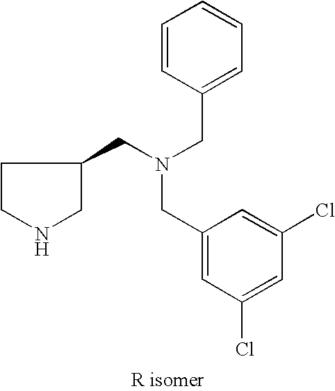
C1(CN(CC2CCNC2)CC2=CC=CC=C2)=CC(Cl)=CC(Cl)=C1
